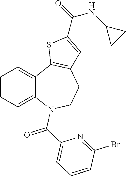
C1=CC=C2C(=C1)C1=C(CCN2C(C2=CC=CC(Br)=N2)=O)C=C(C(=O)NC2CC2)S1
